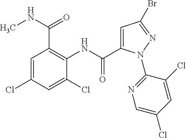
C1=C(Cl)C=C(Cl)C(NC(=O)C2=CC(Br)=NN2C2=NC=C(Cl)C=C2Cl)=C1C(NC)=O
